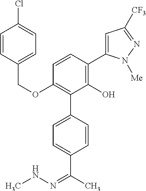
C(OC1=C(C2=CC=C(C(C)=NNC)C=C2)C(O)=C(C2=CC([CF3])=NN2[Me])C=C1)C1=CC=C(Cl)C=C1
